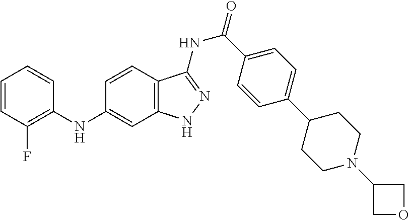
C1=CC(F)=C(NC2=CC3=C(C=C2)C(NC(=O)C2=CC=C(C4CCN(C5COC5)CC4)C=C2)=NN3)C=C1
